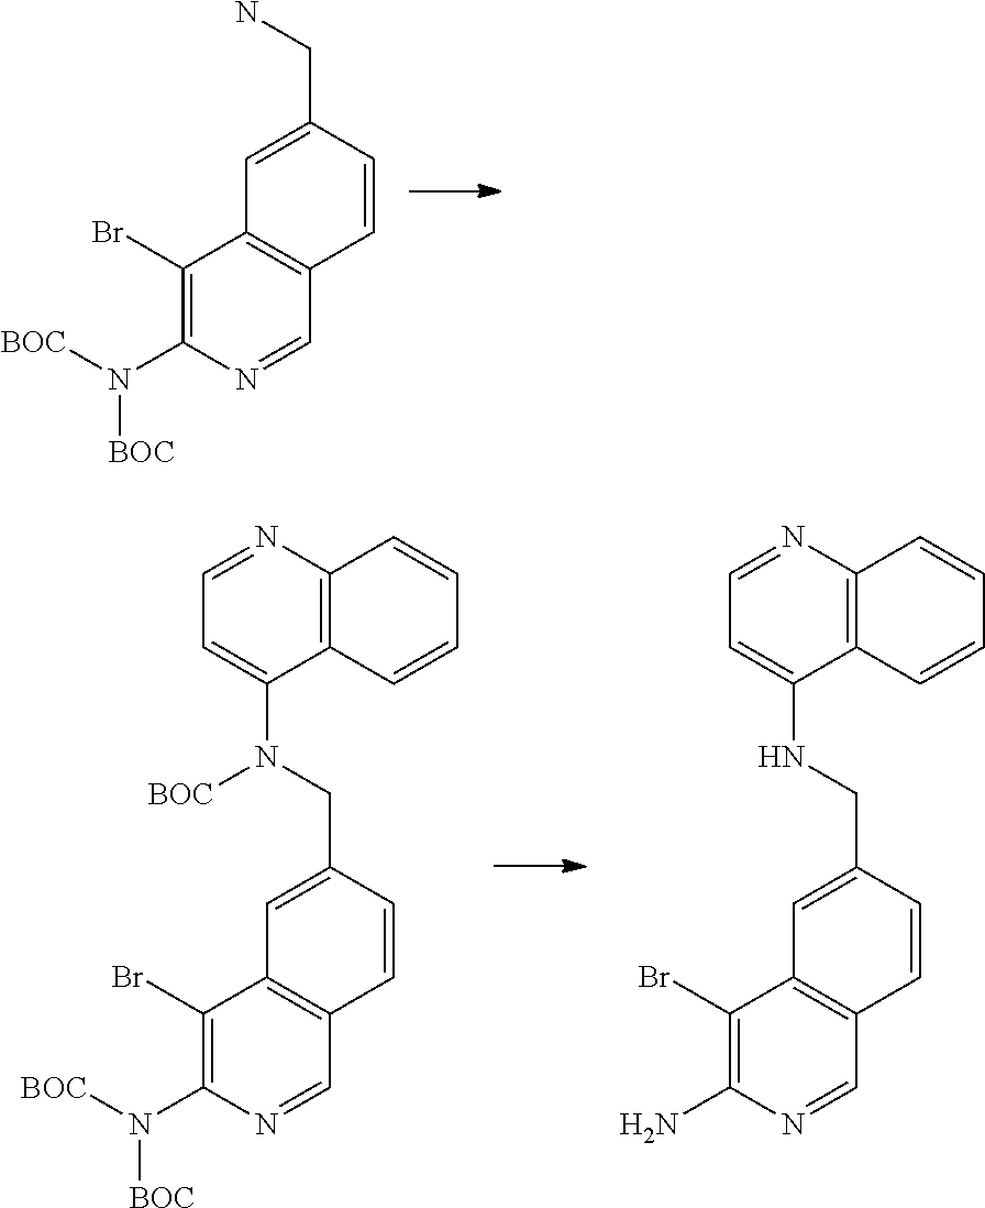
NCC1=CC2=C(C=NC(N([BOC])[BOC])=C2Br)C=C1.C12=C(N=CC=C1NCC1=CC3=C(C=NC(N)=C3Br)C=C1)C=CC=C2.C12=C(N=CC=C1N(CC1=CC3=C(C=NC(N([BOC])[BOC])=C3Br)C=C1)[BOC])C=CC=C2
